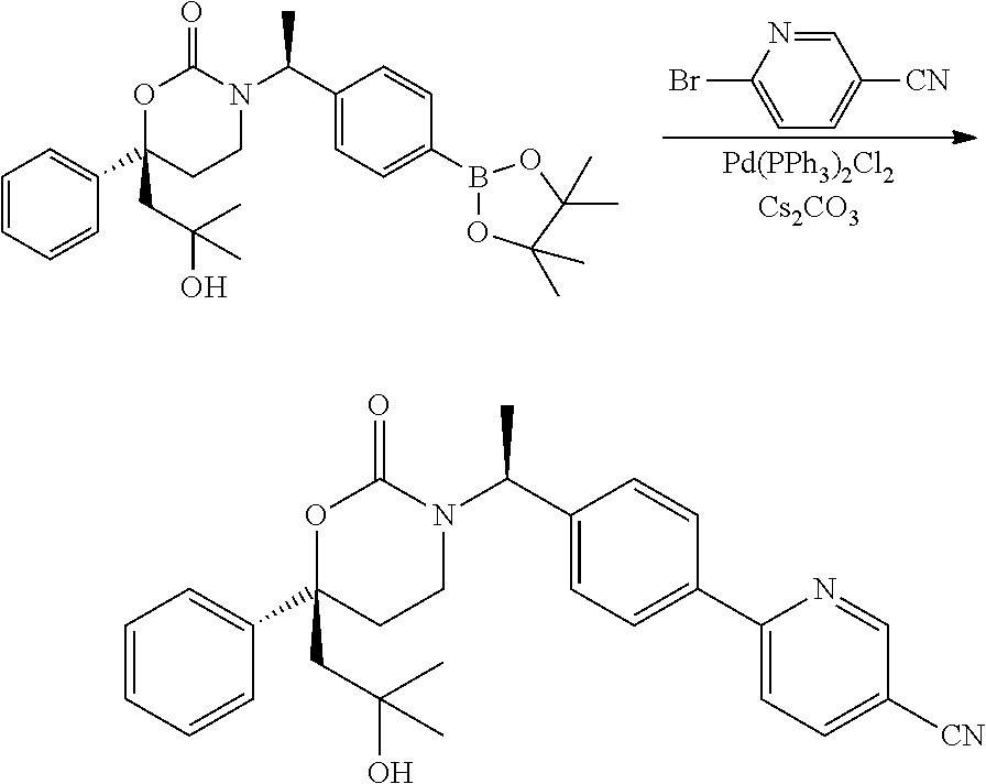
C1=CC=CC(C2(CC(O)(C)C)CCN(C(C3=CC=C(B4OC(C)(C)C(C)(C)O4)C=C3)C)C(=O)O2)=C1.C1=NC(Br)=CC=C1[CN].C1=CC=CC(C2(CC(O)(C)C)CCN(C(C3=CC=C(C4=CC=C([CN])C=N4)C=C3)C)C(=O)O2)=C1
